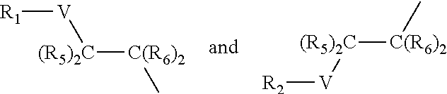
[R1][V][(R5)2C][C(R6)2]C.[C(R6)2]([(R5)2C][V][R2])C
